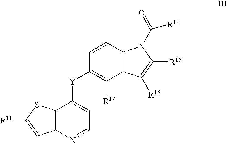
C12=C(N=CC=C1[Y]C1=C([R17])C3=C(C=C1)N(C(=O)[R14])C([R15])=C3[R16])C=C([R11])S2
